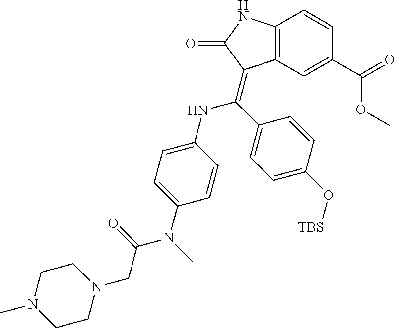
C1(C(=O)OC)=CC2=C(C=C1)NC(=O)C2=C(C1=CC=C(O[TBS])C=C1)NC1=CC=C(N(C)C(=O)CN2CCN(C)CC2)C=C1
